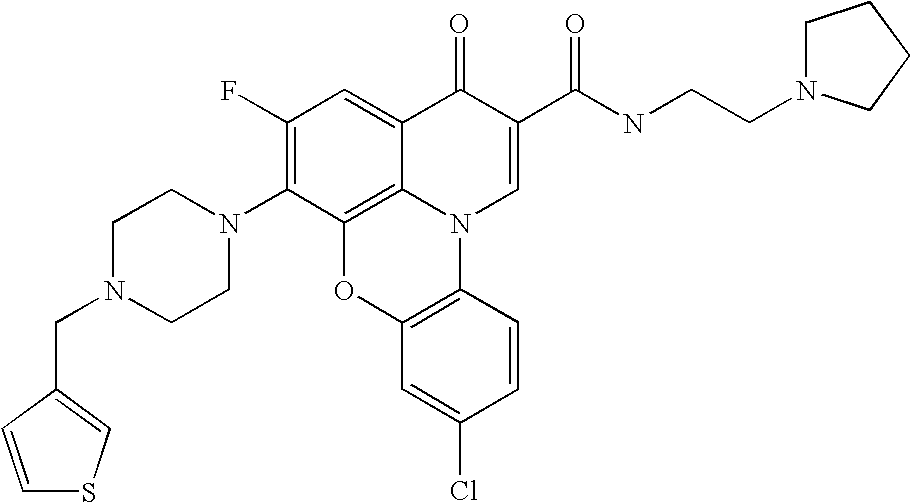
C1(F)=C(N2CCN(CC3=CSC=C3)CC2)C2=C3C(=C1)C(=O)C(C(NCCN1CCCC1)=O)=CN3C1=C(O2)C=C(Cl)C=C1
